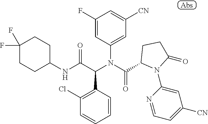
C1(F)=CC(N(C(C2N(C3=CC([CN])=CC=N3)C(=O)CC2)=O)C(C(NC2CCC(F)(F)CC2)=O)C2=C(Cl)C=CC=C2)=CC([CN])=C1
